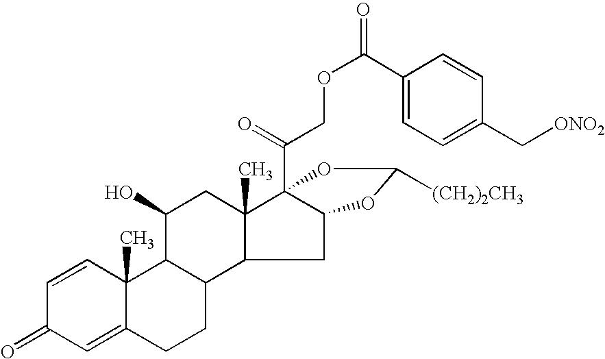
C1=CC2(C)C(=CC1=O)CCC1C2C(O)CC2(C)C1CC1C2(C(COC(C2=CC=C(C[ONO2])C=C2)=O)=O)OC([(CH2)2CH3])O1
